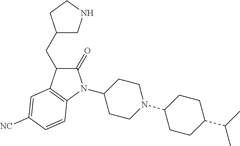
C1(N2C(=O)C(CC3CNCC3)C3=C2C=CC([CN])=C3)CCN(C2CCC(C(C)C)CC2)CC1
